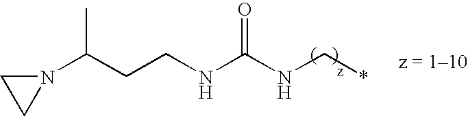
N1(C(CCNC(NC*)=O)C)CC1
